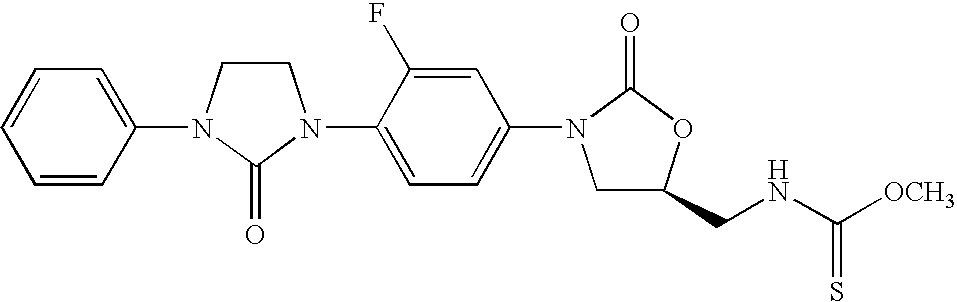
C1CN(C2=CC=CC=C2)C(=O)N1C1=CC=C(N2CC(CNC([OCH3])=S)OC2=O)C=C1F
